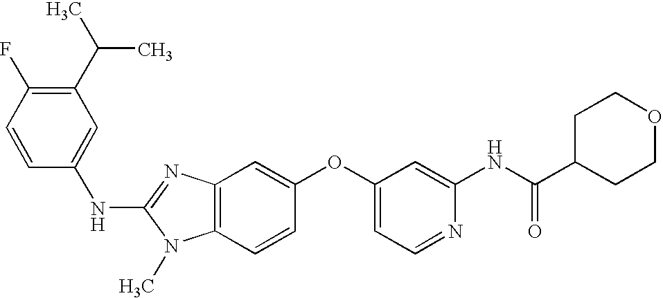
N(C1=NC2=C(N1C)C=CC(OC1=CC=NC(NC(C3CCOCC3)=O)=C1)=C2)C1=CC(C(C)C)=C(F)C=C1
